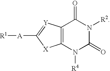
C12=C([Y]=C([A][R1])[X]1)C(=O)N([R2])C(=O)N2[R4]
